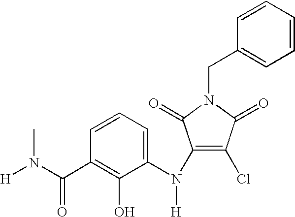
C1=CC=C(N(C2=C(Cl)C(=O)N(CC3=CC=CC=C3)C2=O)[H])C(O)=C1C(N([H])C)=O
